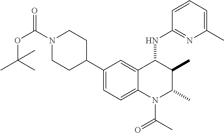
C1(C2CCN(C(OC(C)(C)C)=O)CC2)=CC=C2C(=C1)C(NC1=NC(C)=CC=C1)C(C)C(C)N2C(=O)C
